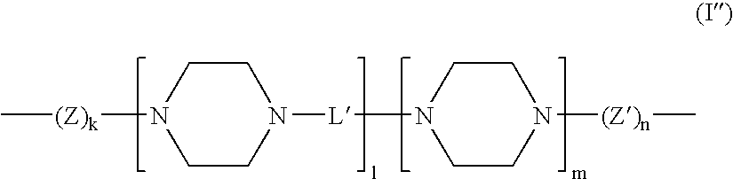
C[(Z)k]N1CCN([L]N2CCN([(Z)n]C)CC2)CC1
